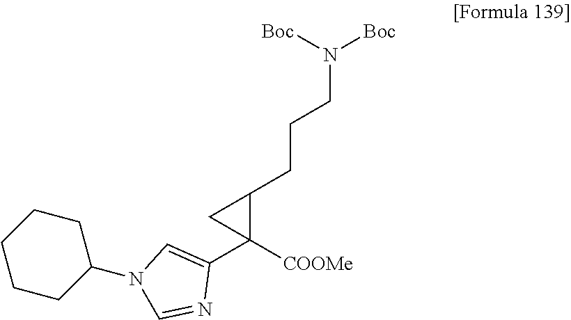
C1(C2([COOMe])C(CCCN([Boc])[Boc])C2)=CN(C2CCCCC2)C=N1
